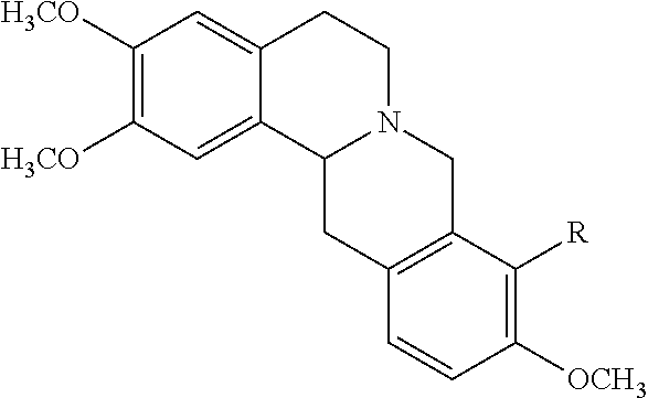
C12=CC([H3CO])=C([H3CO])C=C1CCN1C2CC2=C(C1)C([R])=C([OCH3])C=C2
